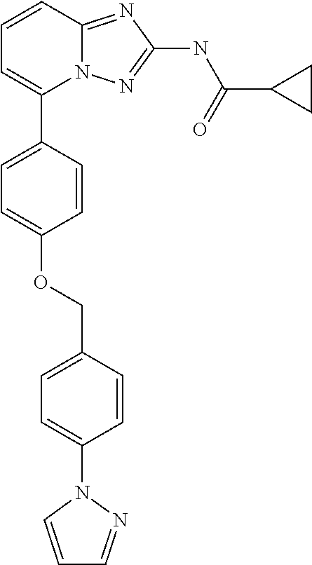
C1=CC2=NC(NC(C3CC3)=O)=NN2C(C2=CC=C(OCC3=CC=C(N4C=CC=N4)C=C3)C=C2)=C1
